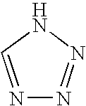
N1=CNN=N1
